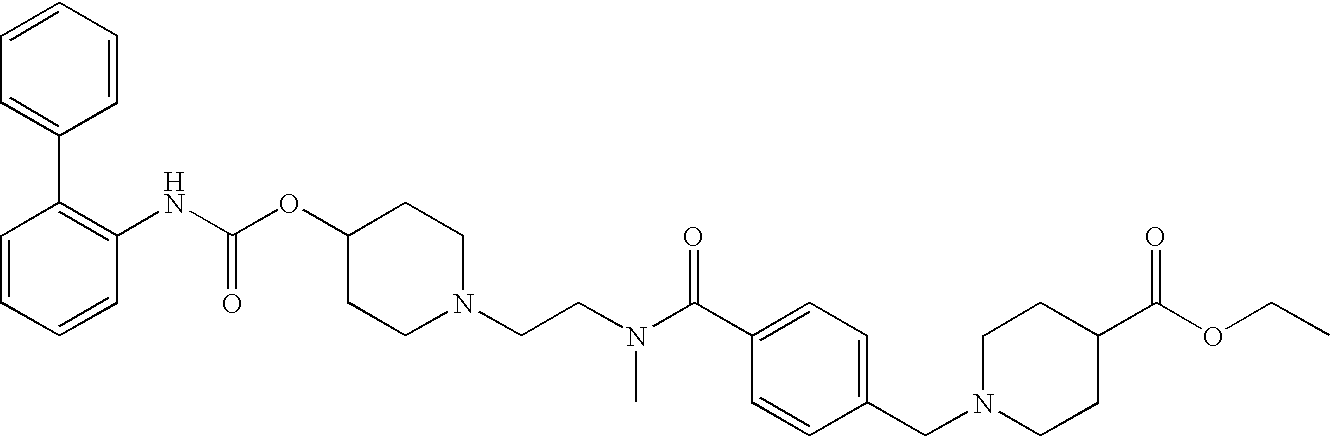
C1=CC=CC(NC(OC2CCN(CCN(C(C3=CC=C(CN4CCC(C(OCC)=O)CC4)C=C3)=O)C)CC2)=O)=C1C1=CC=CC=C1
